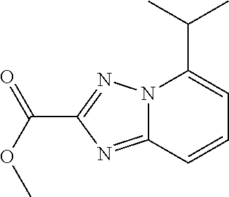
C(C1=NN2C(=N1)C=CC=C2C(C)C)(OC)=O
